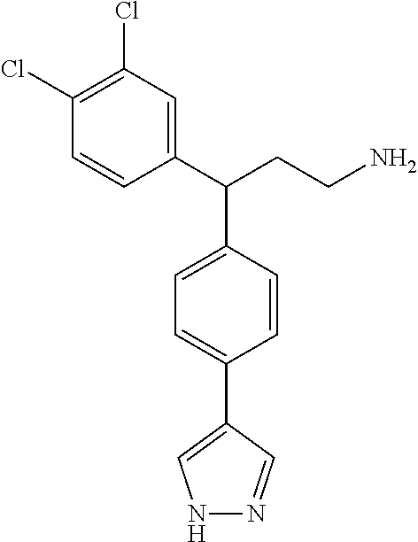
C1(C(CCN)C2=CC=C(C3=CNN=C3)C=C2)=CC(Cl)=C(Cl)C=C1
